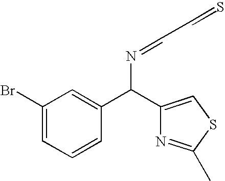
C1(Br)=CC=CC(C(C2=CSC(C)=N2)N=CC=S)=C1
